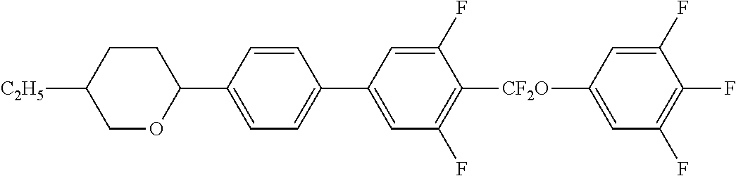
C1=CC(C2CCC([C2H5])CO2)=CC=C1C1=CC(F)=C([CF2O]C2=CC(F)=C(F)C(F)=C2)C(F)=C1
